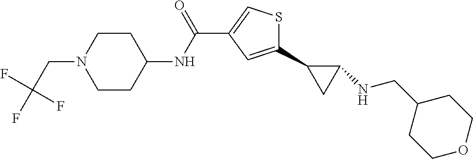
S1C=C(C(NC2CCN(CC(F)(F)F)CC2)=O)C=C1C1CC1NCC1CCOCC1
